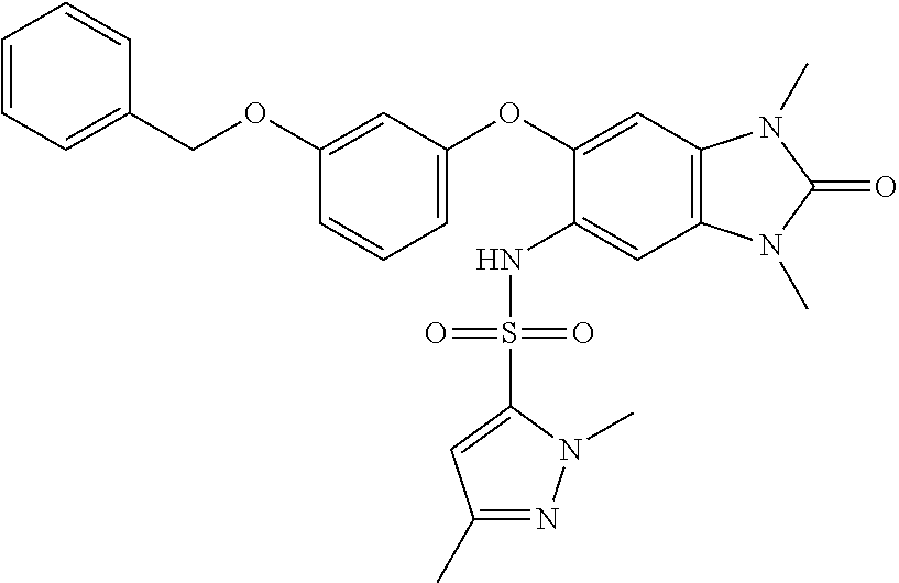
C1=CC=C(COC2=CC(OC3=CC4=C(C=C3NS(C3=CC(C)=NN3C)(=O)=O)N(C)C(=O)N4C)=CC=C2)C=C1
